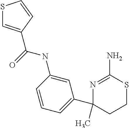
N1=C(N)SCCC1(C1=CC=CC(NC(=O)C2=CSC=C2)=C1)C
